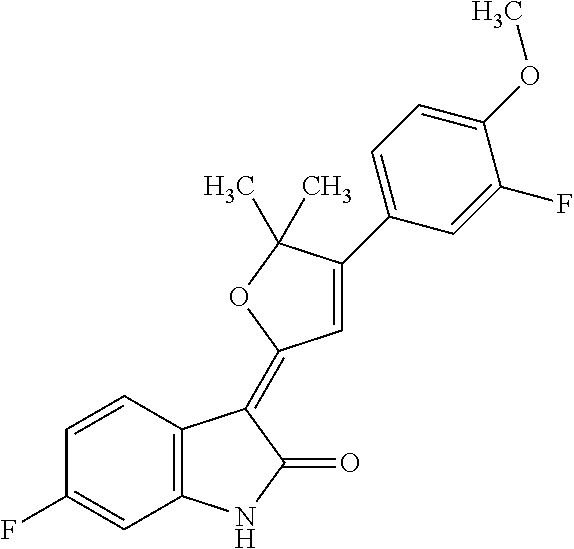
C1=CC(F)=CC2=C1C(=C1C=C(C3=CC=C(OC)C(F)=C3)C(C)(C)O1)C(=O)N2
